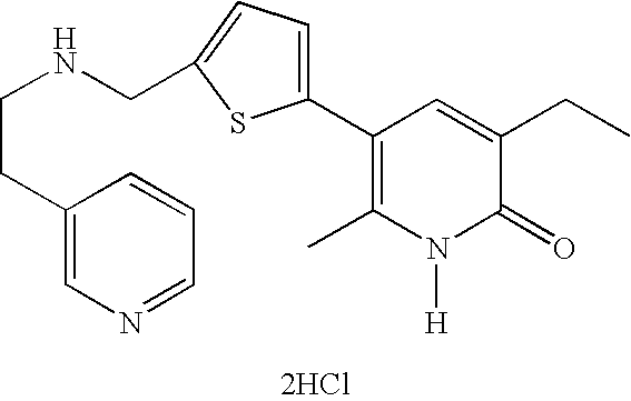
[2HCl].C1(C2=CC=C(CNCCC3=CN=CC=C3)S2)=C(C)N([H])C(=O)C(CC)=C1
